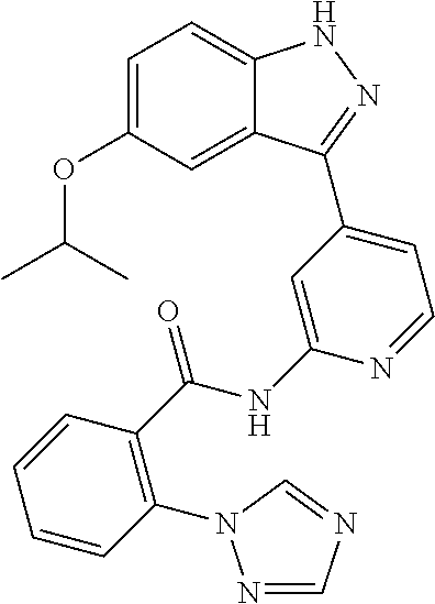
C1=C(OC(C)C)C=C2C(=C1)NN=C2C1=CC=NC(NC(=O)C2=C(N3N=CN=C3)C=CC=C2)=C1
